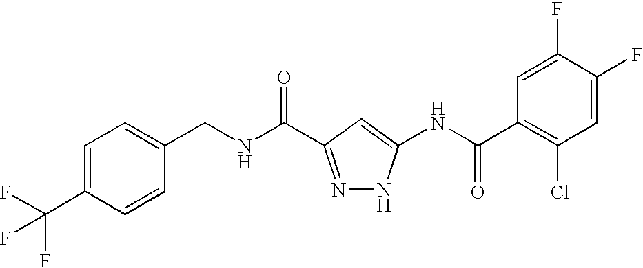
C(NC(=O)C1=NNC(NC(C2=C(Cl)C=C(F)C(F)=C2)=O)=C1)C1=CC=C(C(F)(F)F)C=C1
